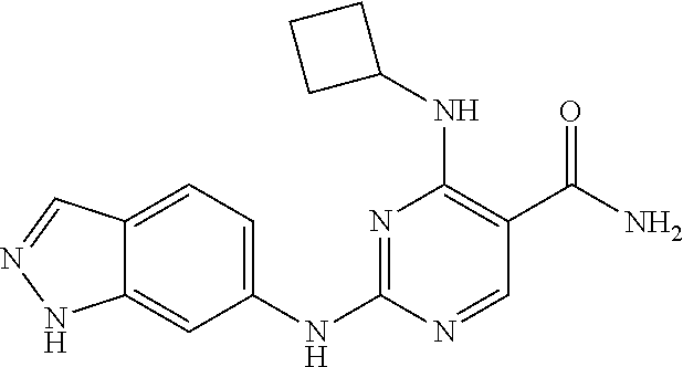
N1=C(NC2=CC=C3C(=C2)NN=C3)N=CC(C(N)=O)=C1NC1CCC1
